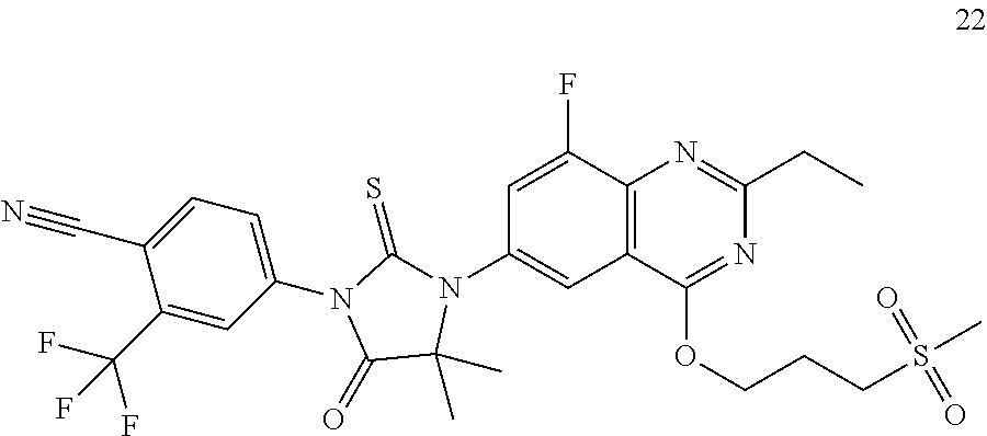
C12=C(C(OCCCS(C)(=O)=O)=NC(CC)=N1)C=C(N1C(=S)N(C3=CC=C(C#N)C(C(F)(F)F)=C3)C(=O)C1(C)C)C=C2F
